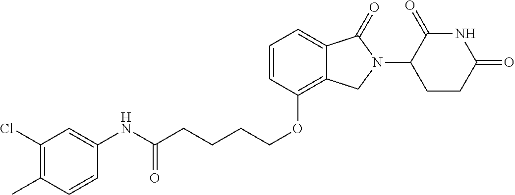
C(CCOC1=C2C(=CC=C1)C(=O)N(C1C(=O)NC(=O)CC1)C2)CC(NC1=CC(Cl)=C(C)C=C1)=O
